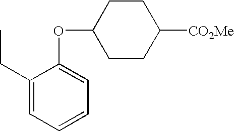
C1(CC)=CC=CC=C1OC1CCC([CO2Me])CC1
